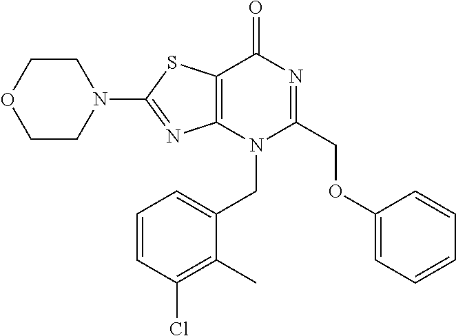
C1CN(C2=NC3=C(S2)C(=O)N=C(COC2=CC=CC=C2)N3CC2=CC=CC(Cl)=C2C)CCO1
